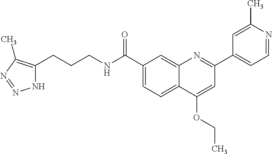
C1(C(NCCCC2=C(C)N=NN2)=O)=CC=C2C(=C1)N=C(C1=CC=NC(C)=C1)C=C2OCC
